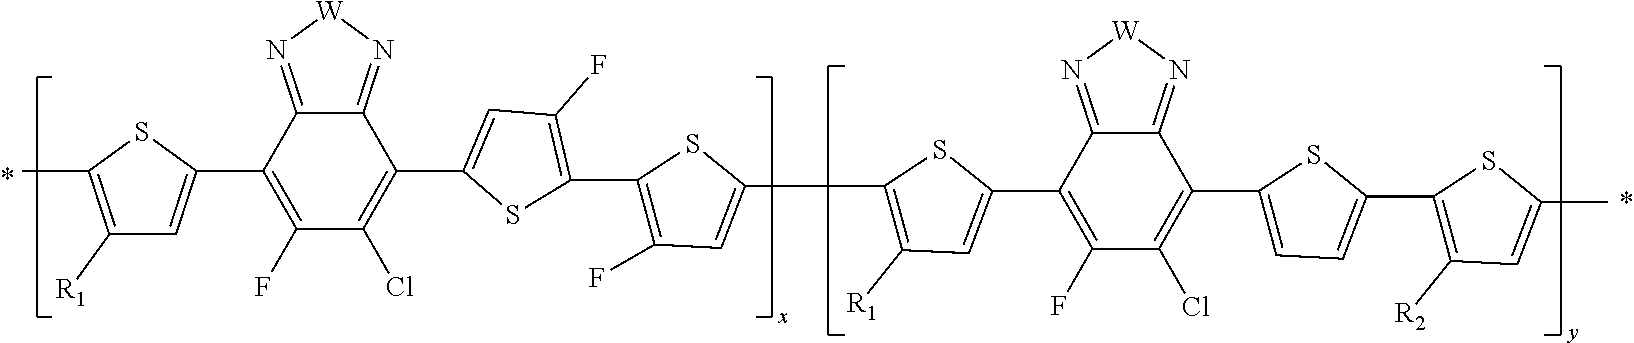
C1(C2=CC([R1])=C(C)S2)=C(F)C(Cl)=C(C2=CC(F)=C(C3=C(F)C=C(C4=C([R1])C=C(C5=C(F)C(Cl)=C(C6=CC=C(C7=C([R2])C=C(C)S7)S6)C6=N[W]N=C56)S4)S3)S2)C2=N[W]N=C12
